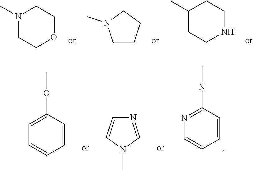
N1(C)CCOCC1.C1CCCN1C.C1NCCC(C)C1.C1=CN=C(NC)C=C1.C1=CC=C(OC)C=C1.N1=CN(C)C=C1
